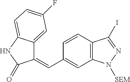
C1(=CC2=CC3=C(C(I)=NN3[SEM])C=C2)C2=CC(F)=CC=C2NC1=O
